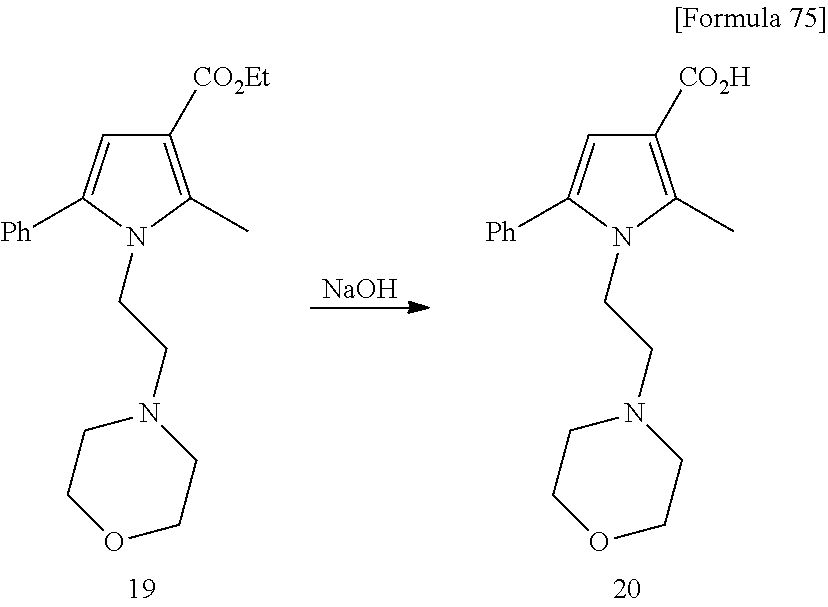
C1([CO2H])=C(C)N(CCN2CCOCC2)C([Ph])=C1.C1([CO2Et])=C(C)N(CCN2CCOCC2)C([Ph])=C1.[NaOH]
